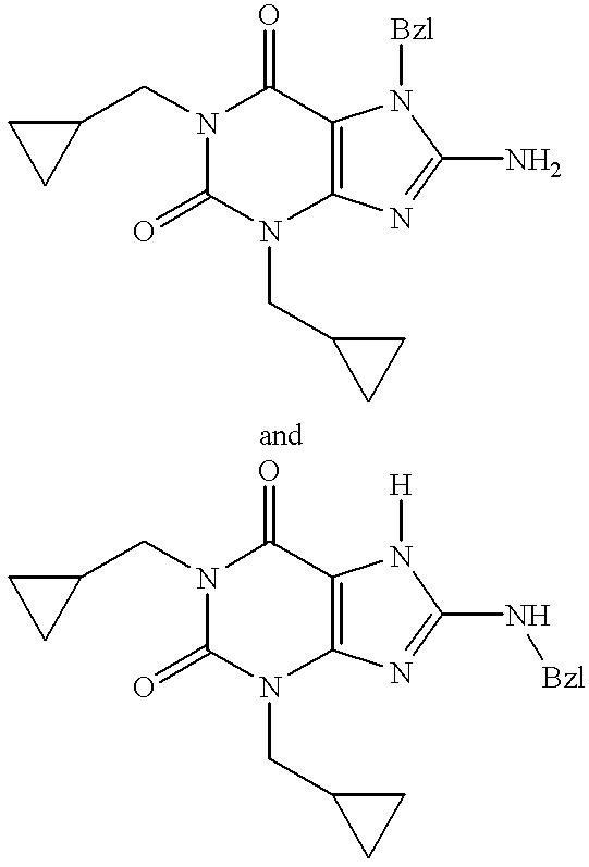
O=C1N(CC2CC2)C(=O)C2=C(N1CC1CC1)N=C(N)N2[Bzl].O=C1N(CC2CC2)C(=O)C2=C(N1CC1CC1)N=C(N[Bzl])N2[H]
